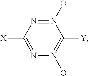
N1(O)=NC([X])=NN(O)=C1[Y]
